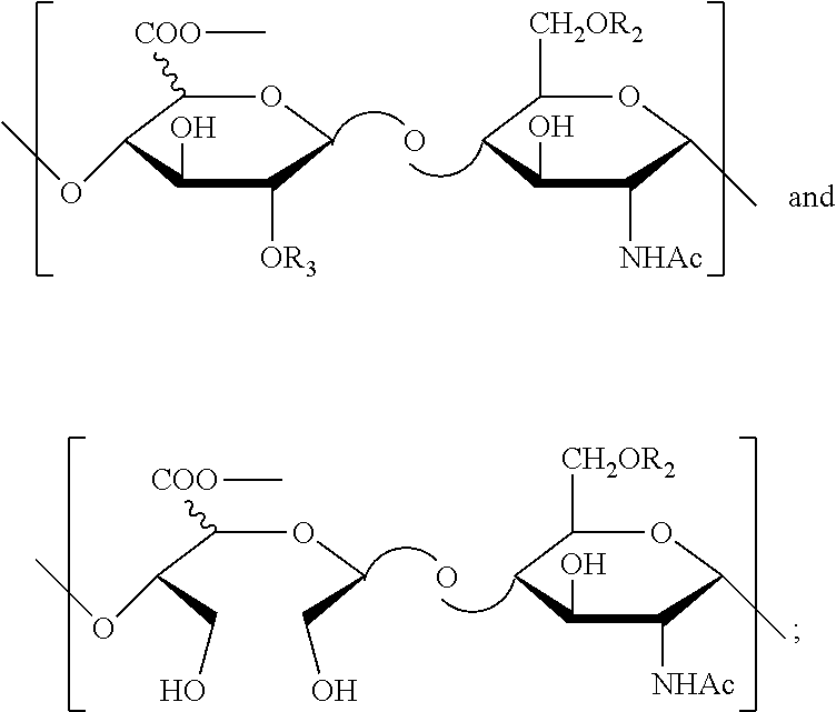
C1([CH2OR2])CC(O)C([NHAc])C(C)O1.O.C1([COO]C)C(OC)C(O)C([OR3])CO1.C1([CH2OR2])CC(O)C([NHAc])C(C)O1.O.C(C(CO)OC)(OCCO)[COO]C
